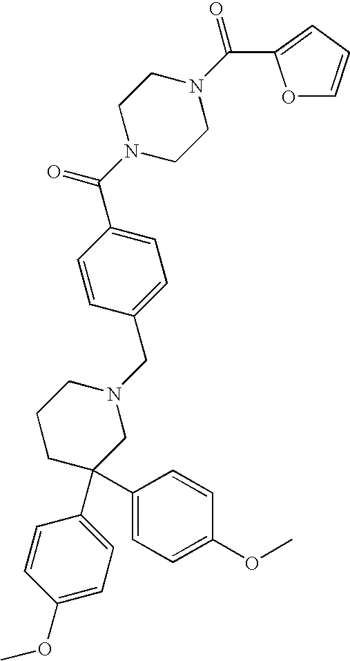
C1=C(C(N2CCN(C(=O)C3=CC=CO3)CC2)=O)C=CC(CN2CCCC(C3=CC=C(OC)C=C3)(C3=CC=C(OC)C=C3)C2)=C1
